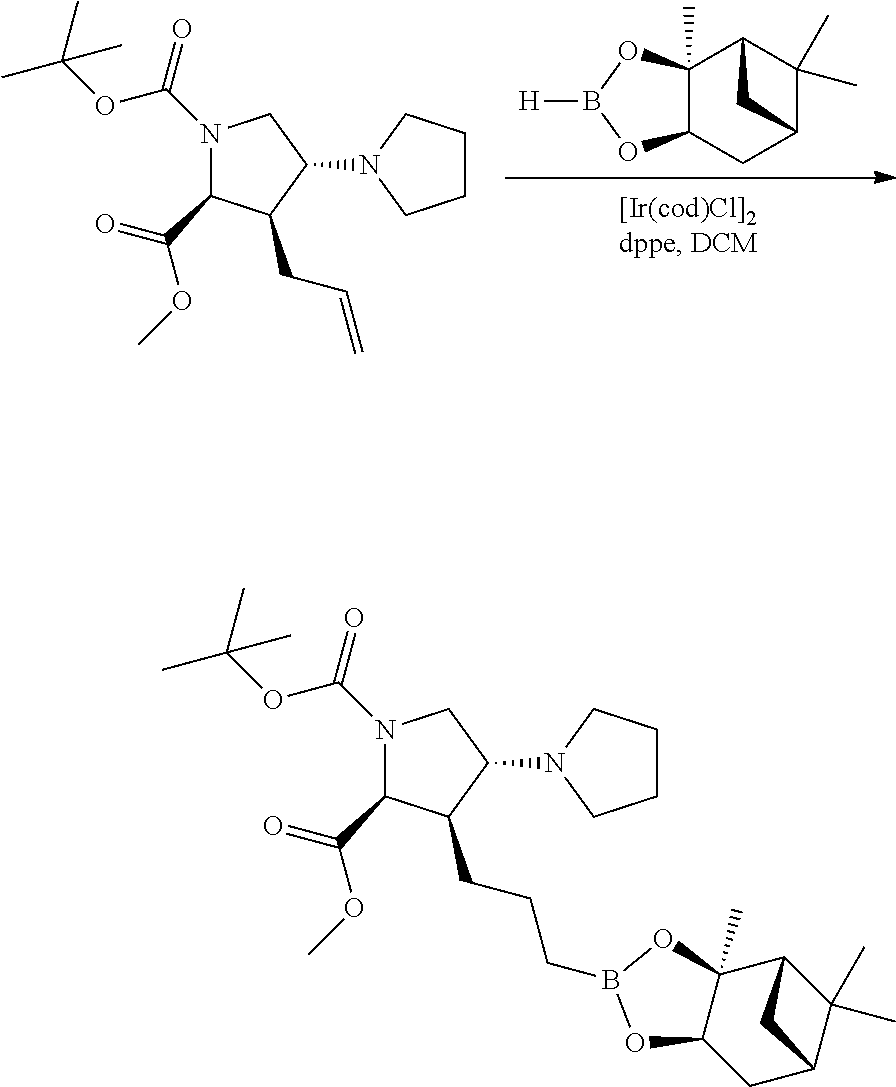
N1(C(=O)OC(C)(C)C)C(C(=O)OC)C(CC=C)C(N2CCCC2)C1.C12(C)C(CC3C(C)(C)C1C3)OB([H])O2.N1(C(OC(C)(C)C)=O)C(C(=O)OC)C(CCCB2OC3(C)C(CC4C(C)(C)C3C4)O2)C(N2CCCC2)C1
